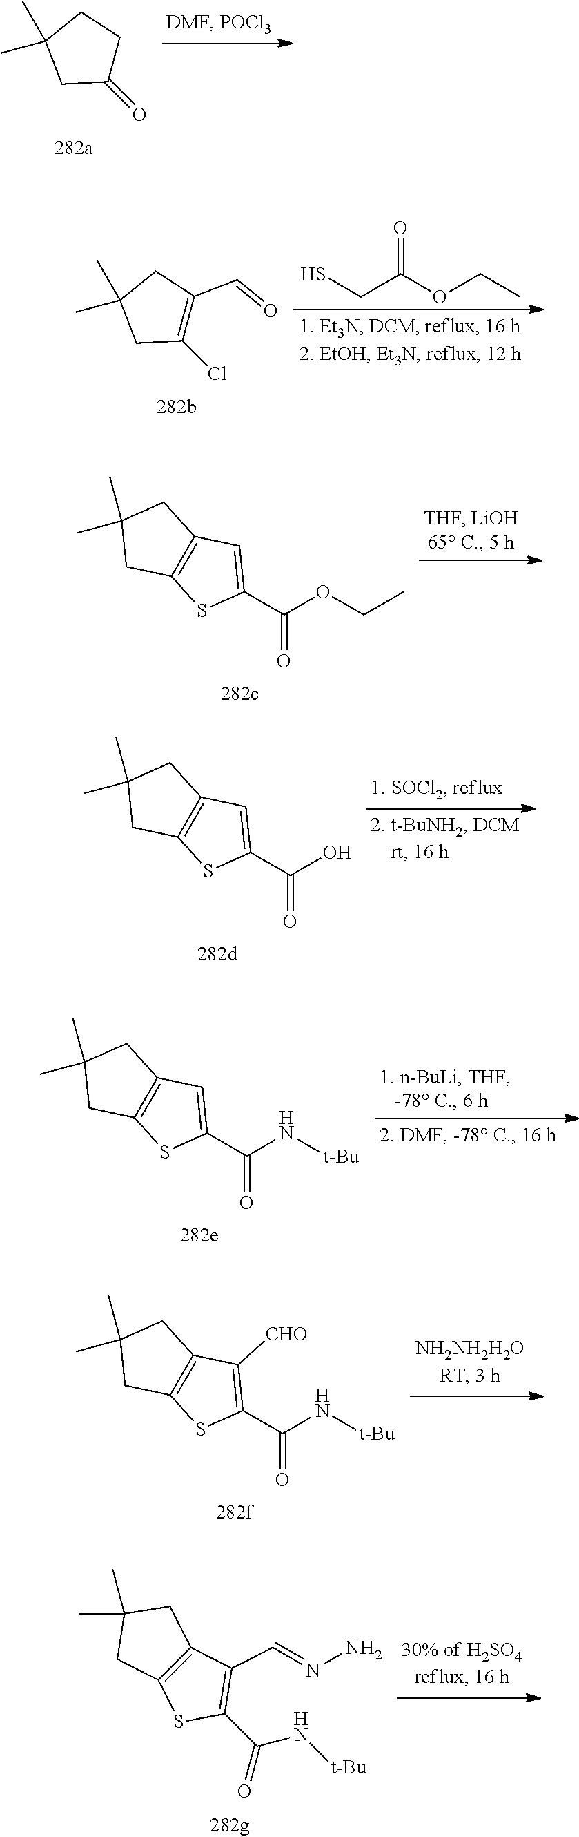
C1(=O)CCC(C)(C)C1.C1(Cl)=C(C=O)CC(C)(C)C1.SCC(OCC)=O.C1(C(OCC)=O)=CC2=C(S1)CC(C)(C)C2.C1(C(O)=O)=CC2=C(S1)CC(C)(C)C2.C1(C(N[t-Bu])=O)=CC2=C(S1)CC(C)(C)C2.C1(C(N[t-Bu])=O)=C([CHO])C2=C(S1)CC(C)(C)C2.C1(C(N[t-Bu])=O)=C(C=NN)C2=C(S1)CC(C)(C)C2
